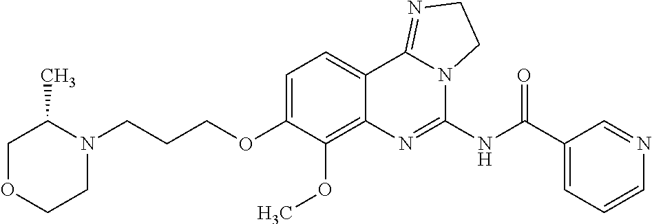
C1OCCN(CCCOC2=CC=C3C(=C2OC)N=C(NC(C2=CC=CN=C2)=O)N2C3=NCC2)C1C
